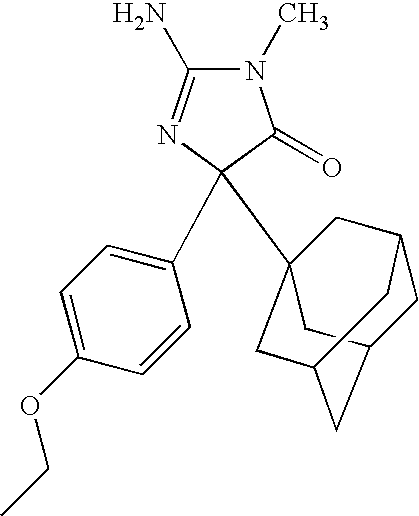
N1(C)C(N)=NC(C2=CC=C(OCC)C=C2)(C23CC4CC(CC(C2)C4)C3)C1=O
